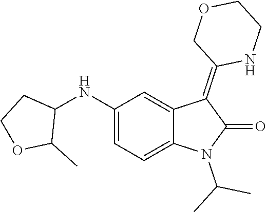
C1(NC2CCOC2C)=CC=C2C(=C1)C(=C1NCCOC1)C(=O)N2C(C)C
